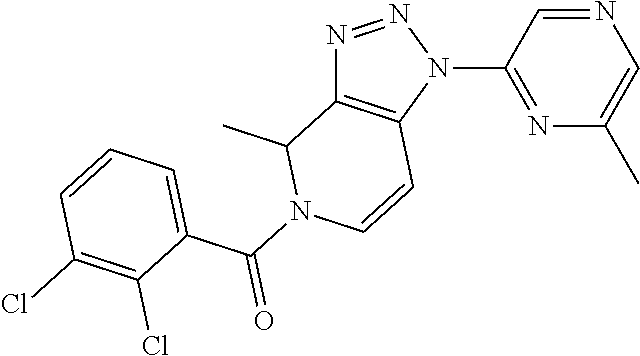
N1=NN(C2=NC(C)=CN=C2)C2=C1C(C)N(C(C1=CC=CC(Cl)=C1Cl)=O)C=C2
